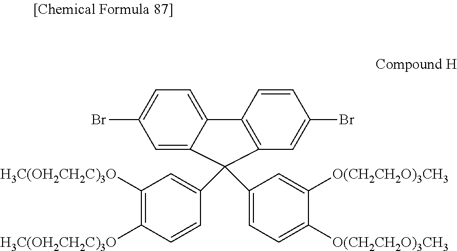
BrC1=CC=C2C(=C1)C(C1=CC([H3C(OH2CH2C)3O])=C([H3C(OH2CH2C)3O])C=C1)(C1=CC=C([O(CH2CH2O)3CH3])C([O(CH2CH2O)3CH3])=C1)C1=C2C=CC(Br)=C1
